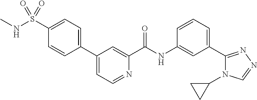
C1=C(S(NC)(=O)=O)C=CC(C2=CC=NC(C(NC3=CC(C4=NN=CN4C4CC4)=CC=C3)=O)=C2)=C1
